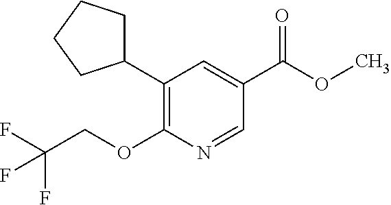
C1(C2=C(OCC(F)(F)F)N=CC(C(OC)=O)=C2)CCCC1
